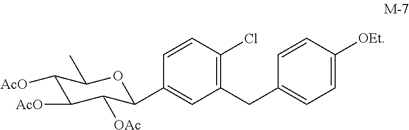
C1=CC(C2C([OAc])C([AcO])C([AcO])C(C)O2)=CC(CC2=CC=C([OEt])C=C2)=C1Cl
